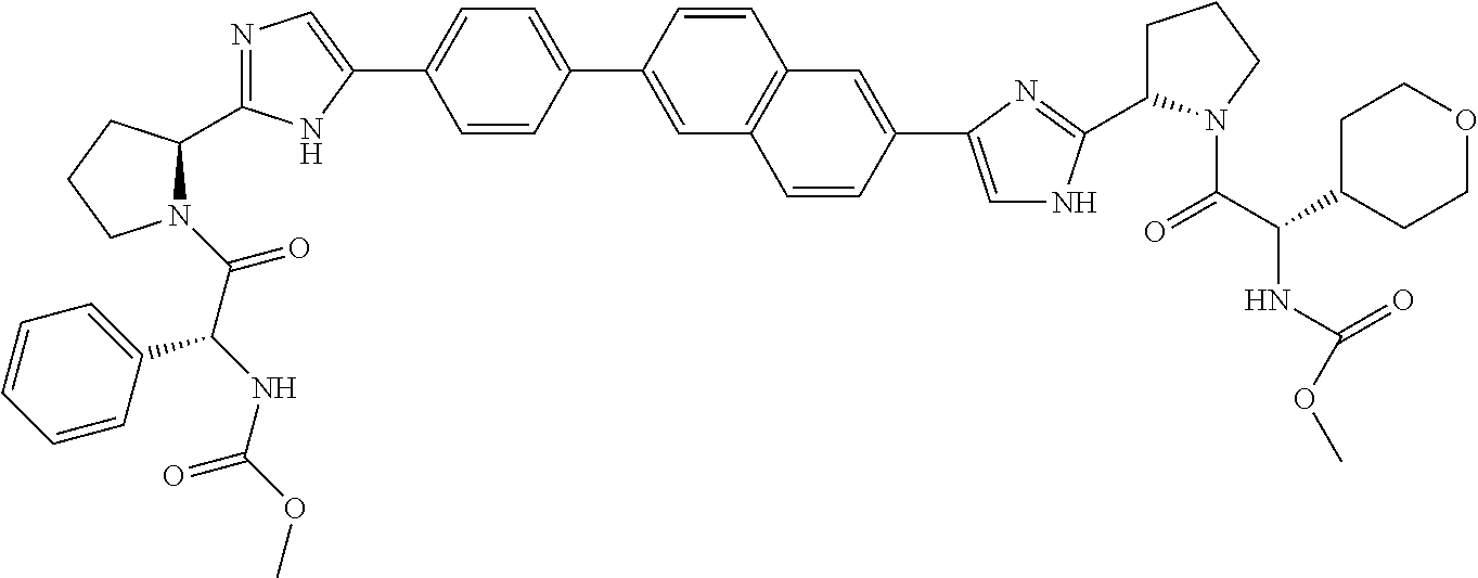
N1(C(=O)C(NC(OC)=O)C2=CC=CC=C2)C(C2=NC=C(C3=CC=C(C4=CC5=C(C=C4)C=C(C4=CNC(C6CCCN6C(C(C6CCOCC6)NC(OC)=O)=O)=N4)C=C5)C=C3)N2)CCC1
